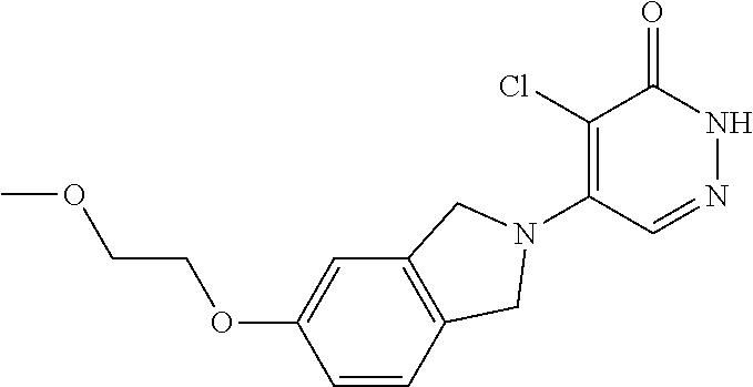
C1(Cl)=C(N2CC3=C(C=C(OCCOC)C=C3)C2)C=NNC1=O
